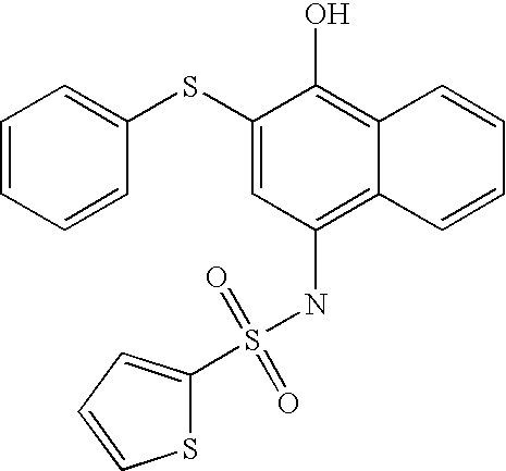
C1=CC=CC(SC2=CC(NS(C3=CC=CS3)(=O)=O)=C3C(=C2O)C=CC=C3)=C1
